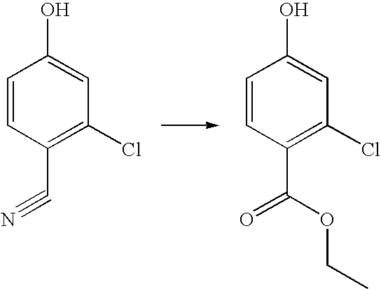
C1=CC(C#N)=C(Cl)C=C1O.C1=CC(C(=O)OCC)=C(Cl)C=C1O
